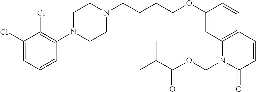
C1(Cl)=CC=CC(N2CCN(CCCCOC3=CC4=C(C=C3)C=CC(=O)N4COC(C(C)C)=O)CC2)=C1Cl
